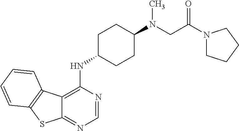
C12=NC=NC(NC3CCC(N(CC(N4CCCC4)=O)C)CC3)=C1C1=C(S2)C=CC=C1
